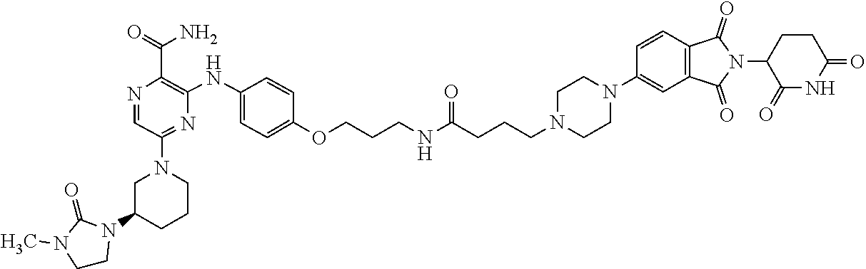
N1(C2CCCN(C3=NC(NC4=CC=C(OCCCNC(CCCN5CCN(C6=CC7=C(C=C6)C(=O)N(C6CCC(=O)NC6=O)C7=O)CC5)=O)C=C4)=C(C(N)=O)N=C3)C2)C(=O)N(C)CC1
